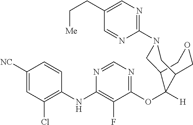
C1=CC(NC2=C(F)C(OC3([H])C4CN(C5=NC=C(CC[Me])C=N5)CC3COC4)=NC=N2)=C(Cl)C=C1[NC]
